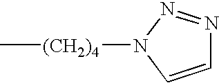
C1=CN([(CH2)4]C)N=N1
